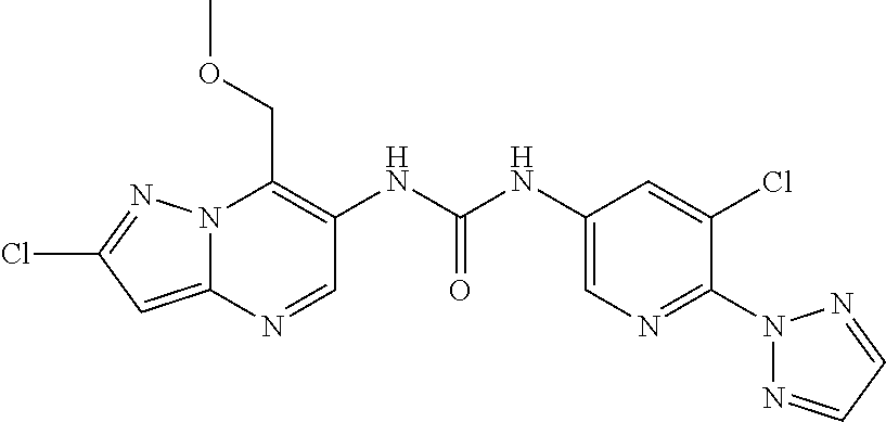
N12C(=CC(Cl)=N1)N=CC(NC(NC1=CN=C(N3N=CC=N3)C(Cl)=C1)=O)=C2COC
